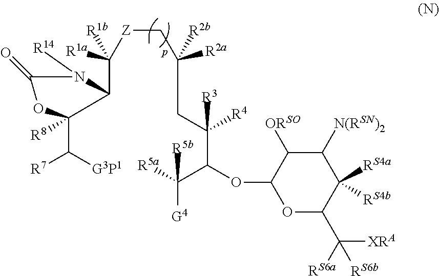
[G3P1]C([R7])C1([R8])OC(=O)N([R14])C1C([Z]CC(CC(C(C([G4])([R5b])[R5a])OC1OC(C([XRA])([RS6a])[RS6b])C([RS4a])([RS4b])C([N(RSN)2])C1[ORSO])([R3])[R4])([R2b])[R2a])([R1a])[R1b]
